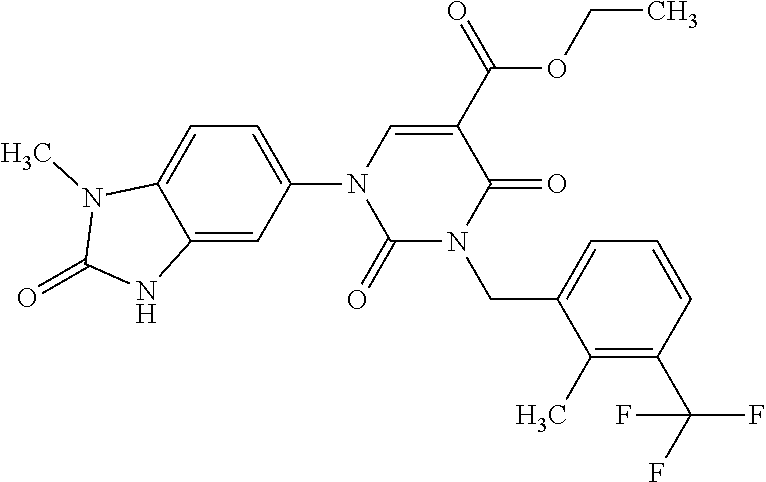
C1=C2C(=CC(N3C(=O)N(CC4=CC=CC(C(F)(F)F)=C4C)C(=O)C(C(OCC)=O)=C3)=C1)NC(=O)N2C
